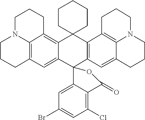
C12=C3C4(CCCCC4)C4=C(C=C5C6=C4CCCN6CCC5)C4(C3=CC3=C1N(CCC2)CCC3)C1=CC(Br)=CC(Cl)=C1C(=O)O4
